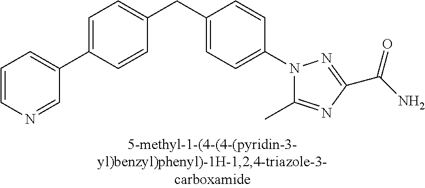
C1=C(C2=CC=CN=C2)C=CC(CC2=CC=C(N3C(C)=NC(C(=O)N)=N3)C=C2)=C1
